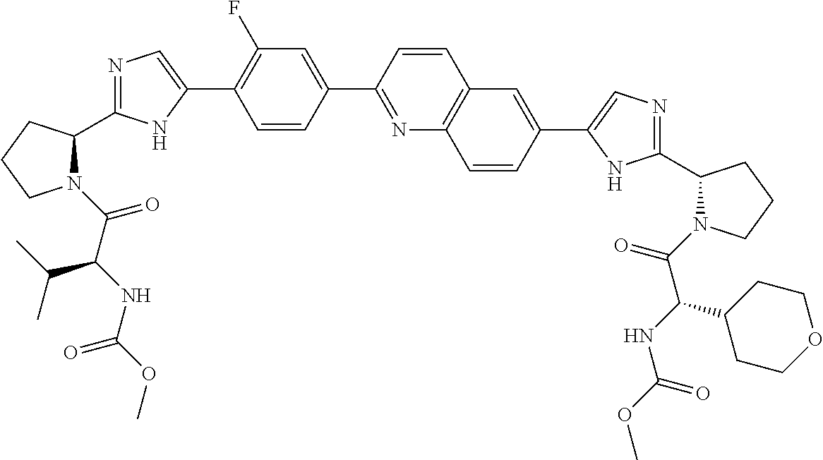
N1(C(=O)C(NC(OC)=O)C(C)C)C(C2=NC=C(C3=C(F)C=C(C4=NC5=C(C=C4)C=C(C4=CN=C(C6N(C(=O)C(NC(OC)=O)C7CCOCC7)CCC6)N4)C=C5)C=C3)N2)CCC1
